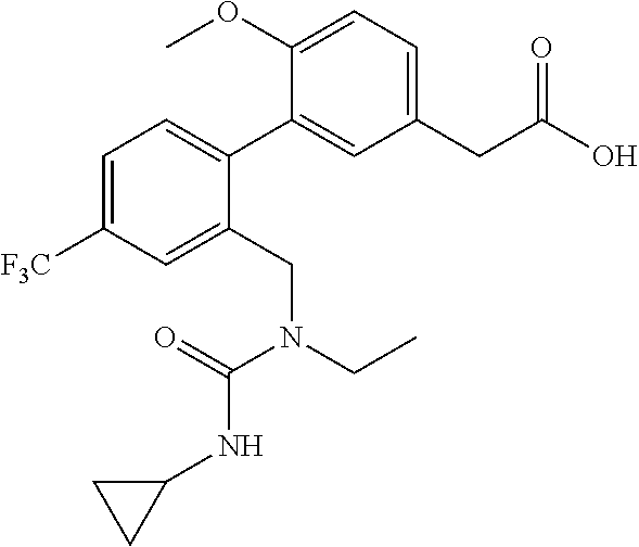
COC1=CC=C(CC(O)=O)C=C1C1=CC=C([F3C])C=C1CN(CC)C(=O)NC1CC1
